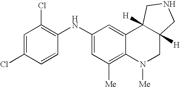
C1(NC2=C(Cl)C=C(Cl)C=C2)=CC([Me])=C2C(=C1)C1([H])C([H])(CN2[Me])CNC1
